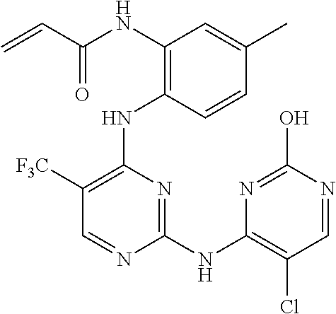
N(C1=C(NC2=C([F3C])C=NC(NC3=C(Cl)C=NC(O)=N3)=N2)C=CC(C)=C1)C(C=C)=O
